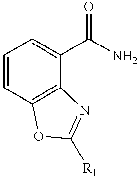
C1=CC2=C(C(C(N)=O)=C1)N=C([R1])O2
